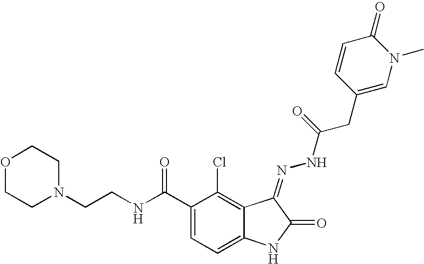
N(CCN1CCOCC1)C(C1=CC=C2C(=C1Cl)C(=NNC(=O)CC1=CN(C)C(=O)C=C1)C(=O)N2)=O
